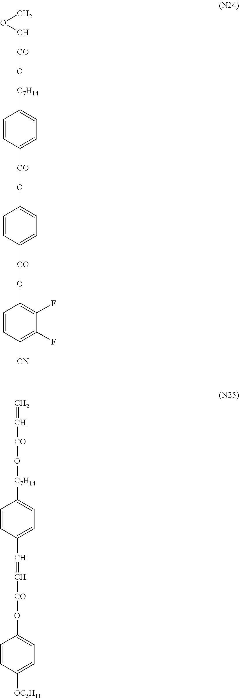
C1C([CO]O[C7H14]C2=CC=C([CO]OC3=CC=C([CO]OC4=C(F)C(F)=C([CN])C=C4)C=C3)C=C2)O1.C=C[CO]O[C7H14]C1=CC=C(C=C[CO]OC2=CC=C([OC5H11])C=C2)C=C1
